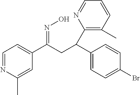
C1=NC(C)=CC(C(CC(C2=C(C)C=CC=N2)C2=CC=C(Br)C=C2)=NO)=C1
